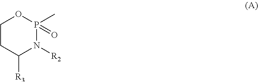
C1CC([R3])N([R2])P(C)(=O)O1
